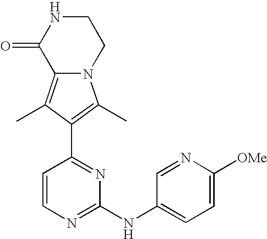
C12=C(C)C(C3=NC(NC4=CC=C([OMe])N=C4)=NC=C3)=C(C)N1CCNC2=O
